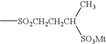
C[SO2CH2CH2CH](C)[SO3Mt]
